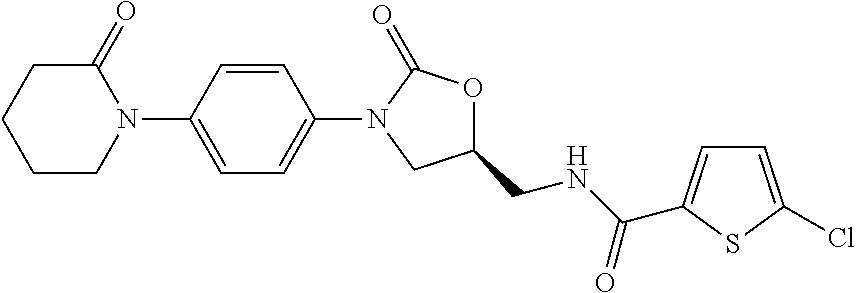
C1(N2C(=O)CCCC2)=CC=C(N2CC(CNC(=O)C3=CC=C(Cl)S3)OC2=O)C=C1
